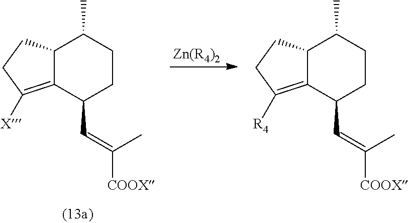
C12=C([R4])CCC1C(C)CCC2C=C(C)[COOX].[Zn(R4)2].C12=C([X])CCC1C(C)CCC2C=C(C)[COOX]
